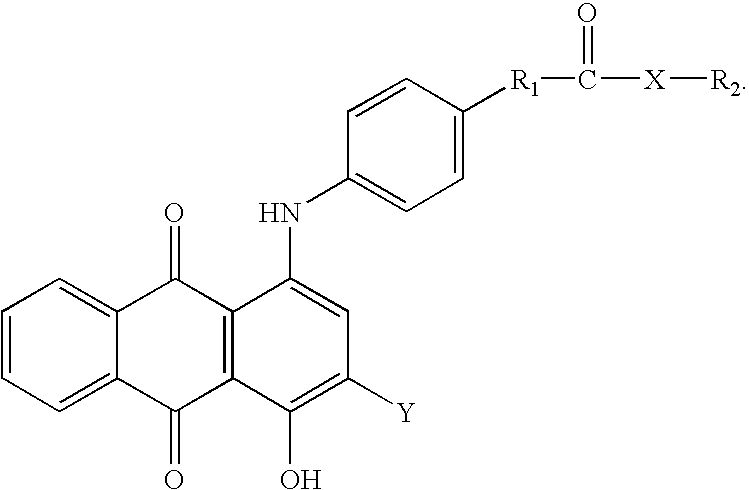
C1=CC=C2C(=C1)C(=O)C1=C(C2=O)C(O)=C([Y])C=C1NC1=CC=C([R1]C([X][R2])=O)C=C1
